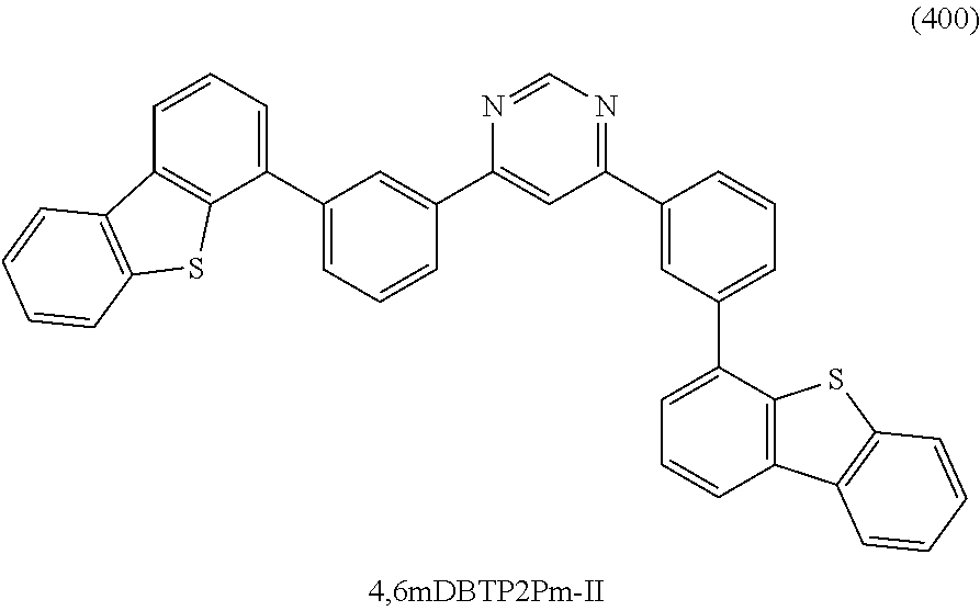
C1=C(C2=CC(C3=CC(C4=CC=CC5=C4SC4=C5C=CC=C4)=CC=C3)=NC=N2)C=CC=C1C1=CC=CC2=C1SC1=C2C=CC=C1
